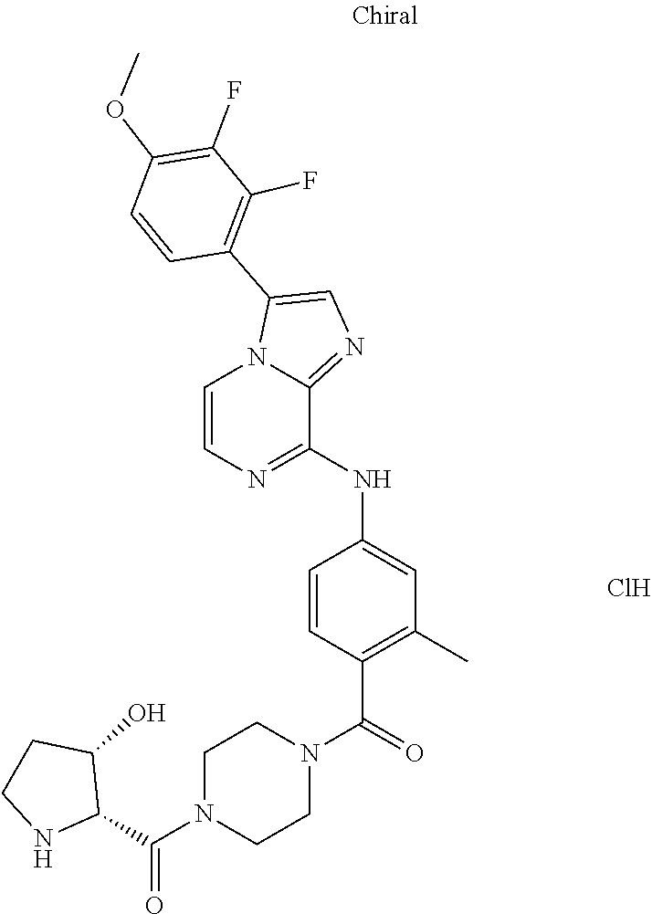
C1(C(=O)N2CCN(C(C3=C(C)C=C(NC4=NC=CN5C4=NC=C5C4=C(F)C(F)=C(OC)C=C4)C=C3)=O)CC2)C(O)CCN1.Cl
